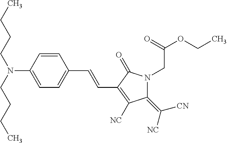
CCCCN(CCCC)C1=CC=C(C=CC2=C([NC])C(=C([CN])[NC])N(CC(=O)OCC)C2=O)C=C1
